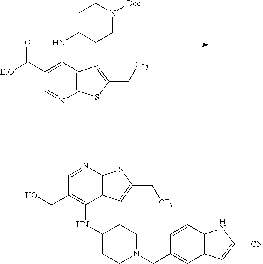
C1(C([EtO])=O)=C(NC2CCN([Boc])CC2)C2=C(N=C1)SC(C[CF3])=C2.C1=NC2=C(C(NC3CCN(CC4=CC5=C(C=C4)NC([CN])=C5)CC3)=C1CO)C=C(C[CF3])S2
